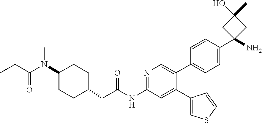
N1=C(NC(CC2CCC(N(C(=O)CC)C)CC2)=O)C=C(C2=CSC=C2)C(C2=CC=C(C3(N)CC(C)(O)C3)C=C2)=C1
